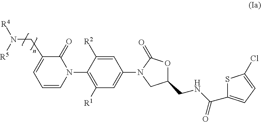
C1(CN([R4])[R5])=CC=CN(C2=C([R1])C=C(N3CC(CNC(=O)C4=CC=C(Cl)S4)OC3=O)C=C2[R2])C1=O
